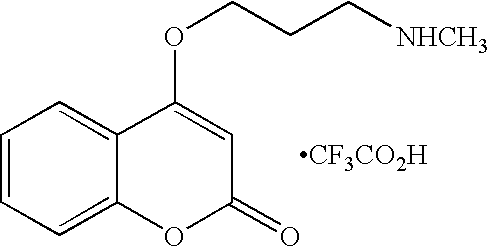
C1=CC=C2C(=C1)C(OCCC[NHCH3])=CC(=O)O2.[CF3CO2H]
